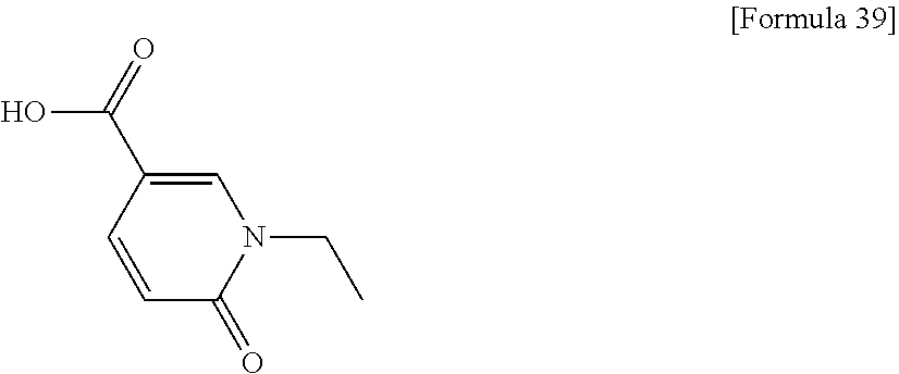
OC(=O)C1=CN(CC)C(=O)C=C1
